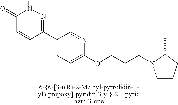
O=C1C=CC(C2=CC=C(OCCCN3CCCC3C)N=C2)=NN1
